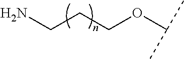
C(CCOC(C)C)N
